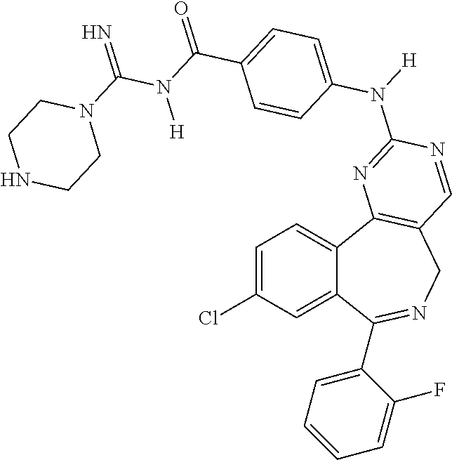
C1=C(Cl)C=C2C(=C1)C1=C(CN=C2C2=CC=CC=C2F)C=NC(N([H])C2=CC=C(C(N(C(N3CCNCC3)=N)[H])=O)C=C2)=N1
